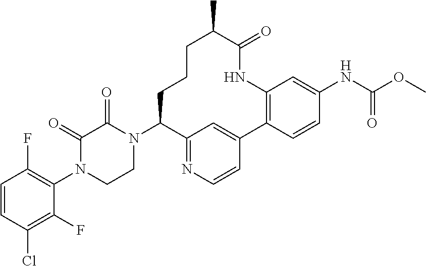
C1(F)=C(N2CCN(C3C4=NC=CC(=C4)C4=C(NC(=O)C(C)CCC3)C=C(NC(OC)=O)C=C4)C(=O)C2=O)C(F)=C(Cl)C=C1
